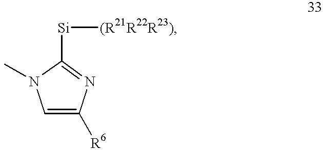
C1=C([R6])N=C([Si][(R21R22R23)])N1C
